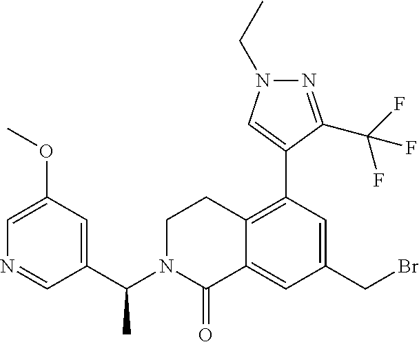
C1(CBr)=CC(C2=CN(CC)N=C2C(F)(F)F)=C2C(=C1)C(=O)N(C(C1=CC(OC)=CN=C1)C)CC2
